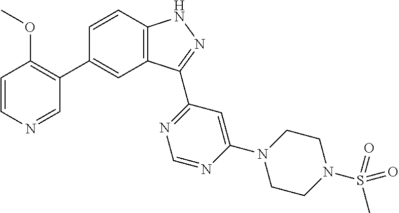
C1=CC2=C(C=C1C1=C(OC)C=CN=C1)C(C1=NC=NC(N3CCN(S(C)(=O)=O)CC3)=C1)=NN2
